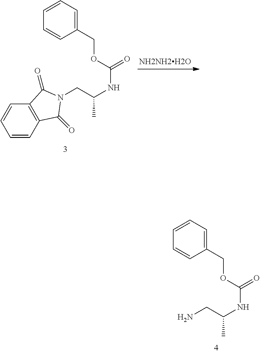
C(C(NC(=O)OCC1=CC=CC=C1)C)N1C(=O)C2=C(C=CC=C2)C1=O.NCC(NC(=O)OCC1=CC=CC=C1)C
